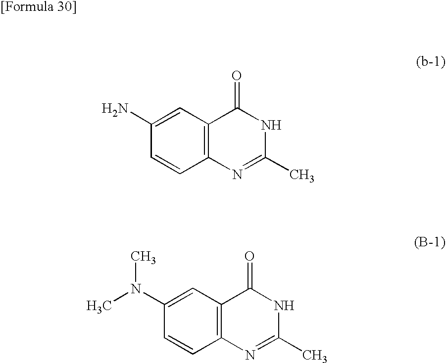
C1(N)=CC2=C(C=C1)N=C(C)NC2=O.C1(N(C)C)=CC2=C(C=C1)N=C(C)NC2=O
